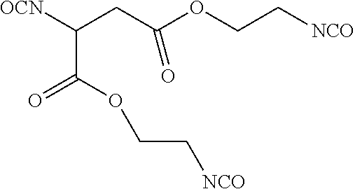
C(OC(C(CC(OCC[NCO])=O)[OCN])=O)C[NCO]
